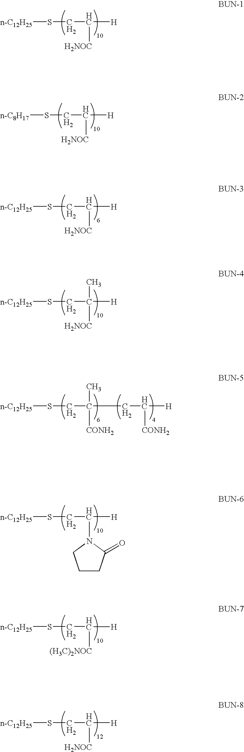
[n-C12H25]SCC([H])[H2NOC].[n-C8H17]SCC([H])[H2NOC].[n-C12H25]SCC([H])[H2NOC].[n-C12H25]SCC([H])([H2NOC])C.[n-C12H25]SCC(CC([H])[CONH2])([CONH2])C.[n-C12H25]SCC([H])N1C(=O)CCC1.[n-C12H25]SCC([H])[(H3C)2NOC].[n-C12H25]SCC([H])[H2NOC]
